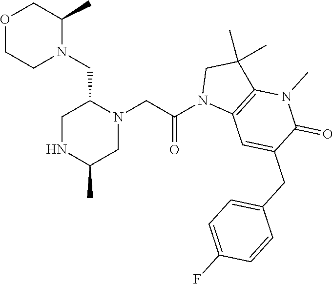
O1CCN(CC2N(CC(N3C4=C(C(C)(C)C3)N(C)C(=O)C(CC3=CC=C(F)C=C3)=C4)=O)CC(C)NC2)C(C)C1
